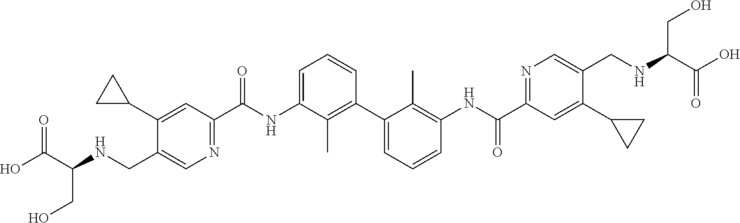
C1(C2CC2)=CC(C(NC2=CC=CC(C3=CC=CC(NC(C4=NC=C(CNC(C(O)=O)CO)C(C5CC5)=C4)=O)=C3C)=C2C)=O)=NC=C1CNC(C(O)=O)CO
